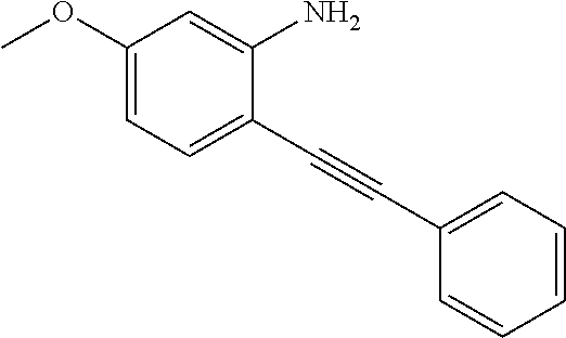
C1(OC)=CC=C(C#CC2=CC=CC=C2)C(N)=C1
